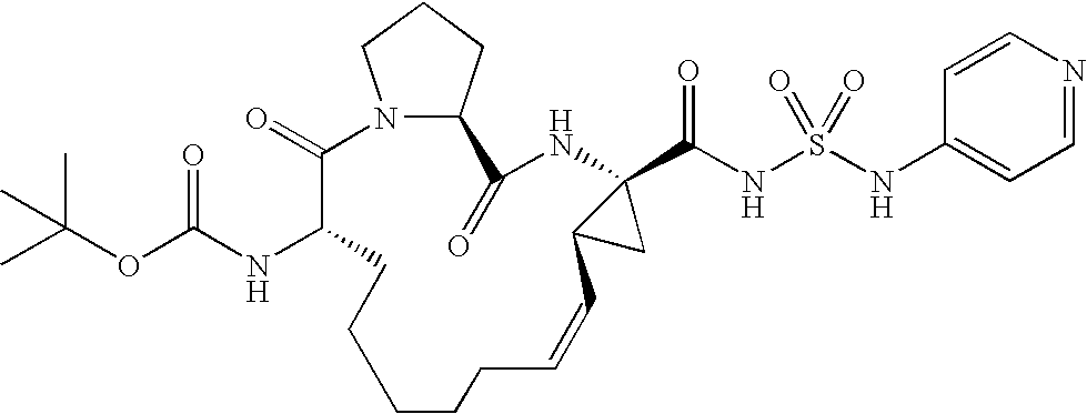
N12C(CCC1)C(=O)NC1(C(NS(=O)(=O)NC3=CC=NC=C3)=O)C(C1)C=CCCCCCC(NC(OC(C)(C)C)=O)C2=O
